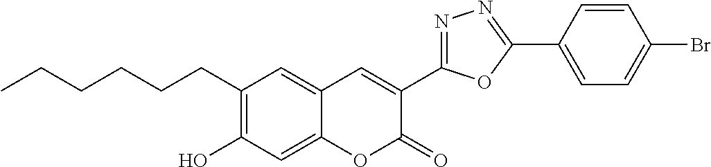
CCCCCCC1=C(O)C=C2C(=C1)C=C(C1=NN=C(C3=CC=C(Br)C=C3)O1)C(=O)O2
